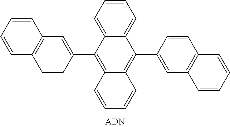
C1=CC=C2C(=C1)C(C1=CC3=C(C=C1)C=CC=C3)=C1C(=C2C2=CC3=C(C=C2)C=CC=C3)C=CC=C1
